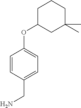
C1=CC(CN)=CC=C1OC1CC(C)(C)CCC1
